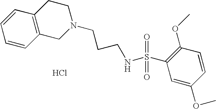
C1=CC2=C(C=C1)CCN(CCCNS(C1=C(OC)C=CC(OC)=C1)(=O)=O)C2.Cl
